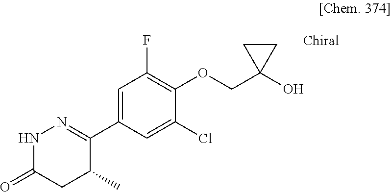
N1C(=O)CC(C)C(C2=CC(F)=C(OCC3(O)CC3)C(Cl)=C2)=N1
